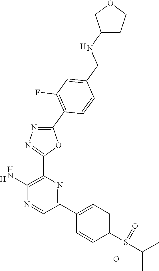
[H].C1(N)=C(C2=NN=C(C3=C(F)C=C(CNC4CCOC4)C=C3)O2)N=C(C2=CC=C(S(=O)C(C)C)C=C2)C=N1.O.[H]
